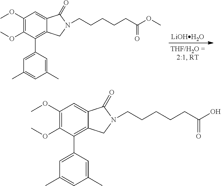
[LiOHH2O].C(CCCCC(OC)=O)N1CC2=C(C3=CC(C)=CC(C)=C3)C(OC)=C(OC)C=C2C1=O.C(CCCCC(O)=O)N1CC2=C(C3=CC(C)=CC(C)=C3)C(OC)=C(OC)C=C2C1=O
